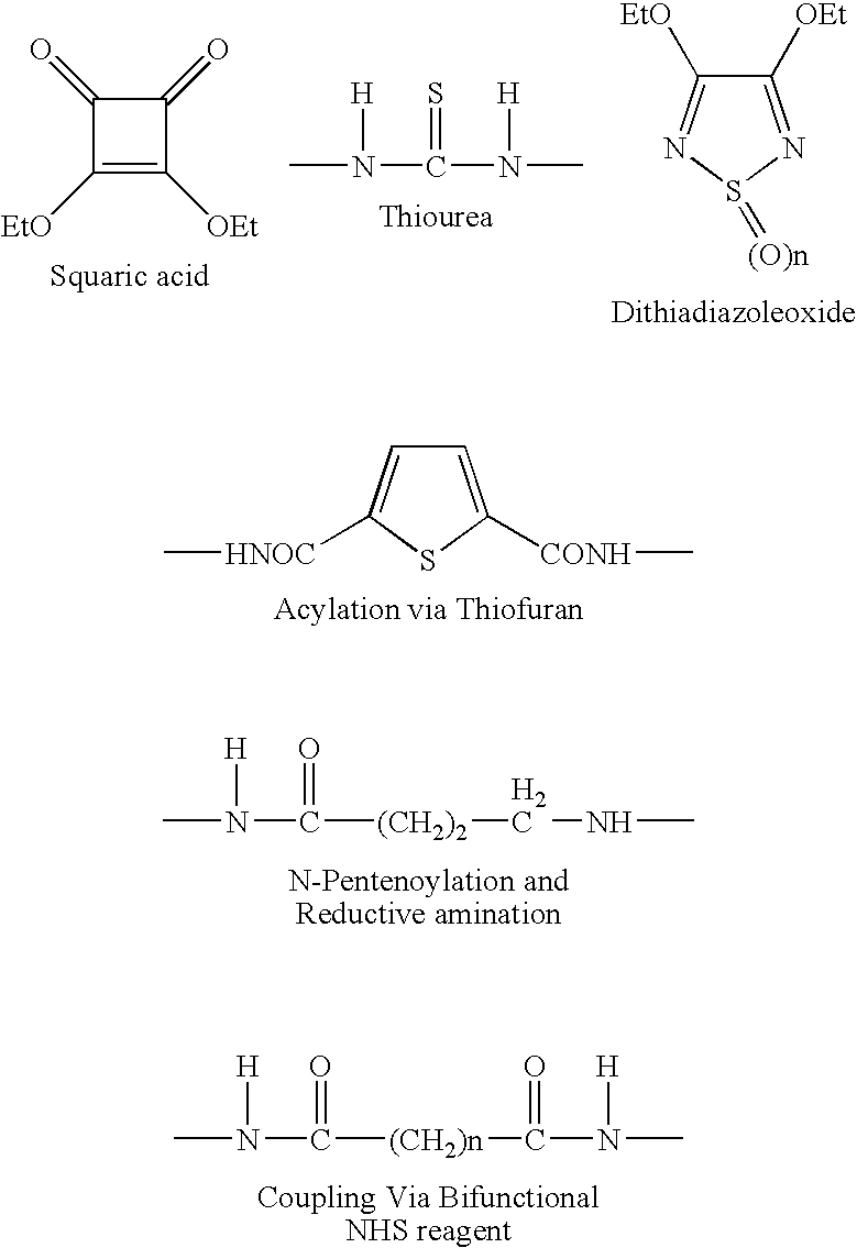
C1(=O)C([EtO])=C([OEt])C1=O.N(C(N(C)[H])=S)(C)[H].C1([OEt])=NS(=[(O)n])N=C1[EtO].C1=C([CONH]C)SC([HNOC]C)=C1.CN(C([(CH2)2]CNC)=O)[H].CN(C([(CH2)n]C(N(C)[H])=O)=O)[H]
